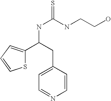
S1C(C(NC(=S)NCCO)CC2=CC=NC=C2)=CC=C1
